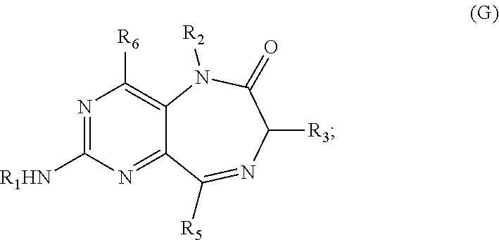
N1=C([R1HN])N=C2C(=C1[R6])N([R2])C(=O)C([R3])N=C2[R5]
